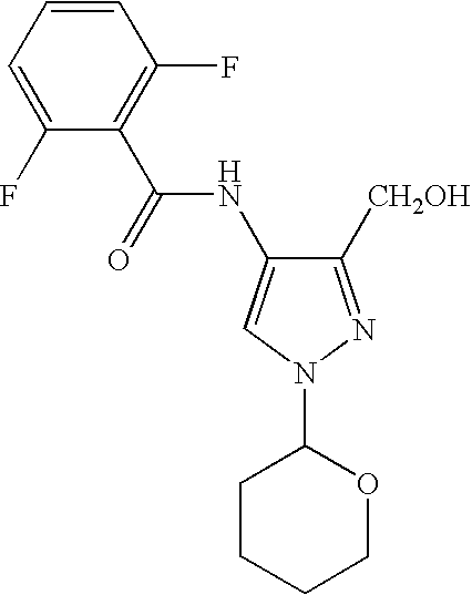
C1CCCOC1N1N=C([CH2OH])C(NC(C2=C(F)C=CC=C2F)=O)=C1
